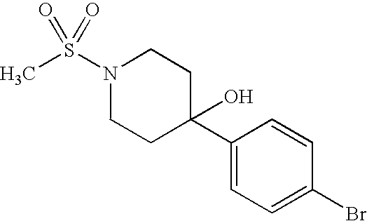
S(N1CCC(C2=CC=C(Br)C=C2)(O)CC1)(C)(=O)=O
